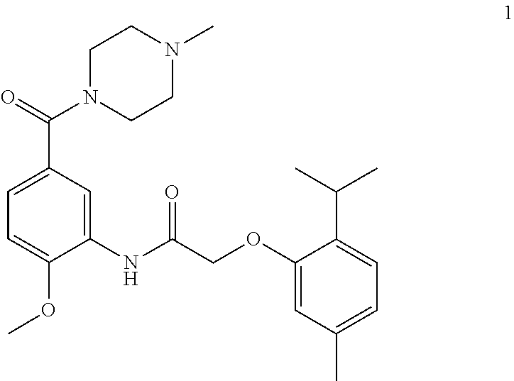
C1CN(C(C2=CC=C(OC)C(NC(=O)COC3=CC(C)=CC=C3C(C)C)=C2)=O)CCN1C
